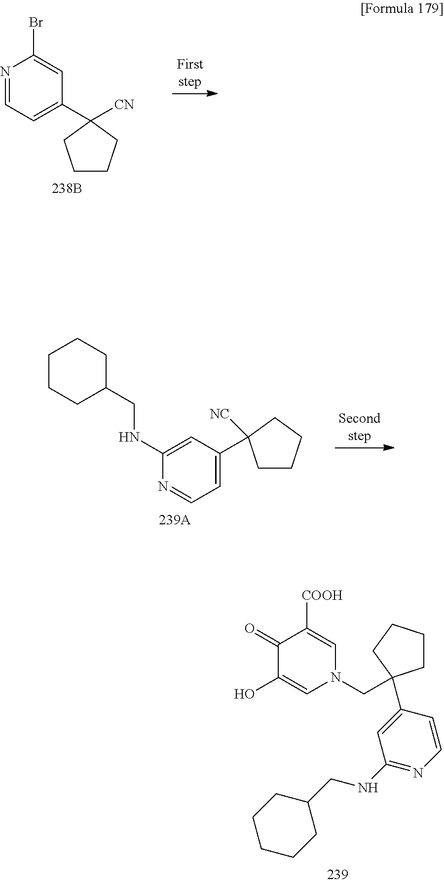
C1(=O)C(O)=CN(CC2(C3=CC(NCC4CCCCC4)=NC=C3)CCCC2)C=C1[COOH].N1=CC=C(C2([CN])CCCC2)C=C1Br.N1=CC=C(C2([NC])CCCC2)C=C1NCC1CCCCC1
